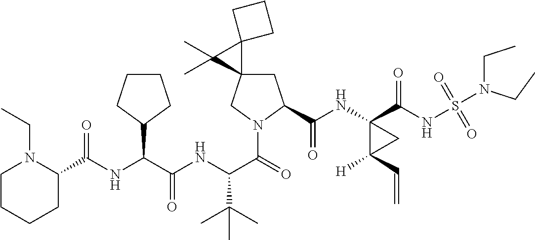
C1CCCC(C(NC(C(NC(C(=O)N2CC3(CC2C(NC2(C(NS(=O)(=O)N(CC)CC)=O)C([H])(C=C)C2)=O)C2(C3(C)C)CCC2)C(C)(C)C)=O)C2CCCC2)=O)N1CC
